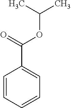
C1=CC=CC=C1C(OC(C)C)=O
